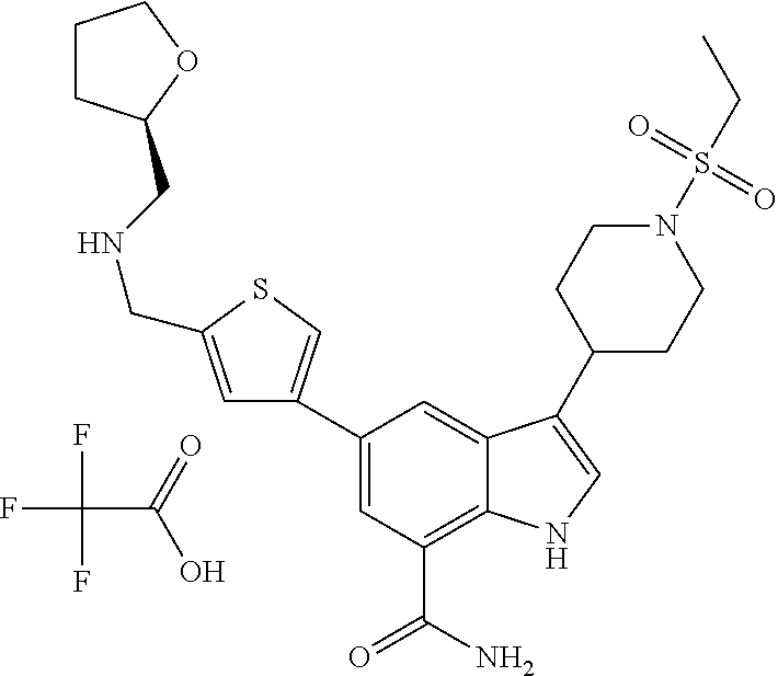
FC(F)(F)C(=O)O.C1=C(C2=CSC(CNCC3CCCO3)=C2)C=C2C(=C1C(N)=O)NC=C2C1CCN(S(CC)(=O)=O)CC1
